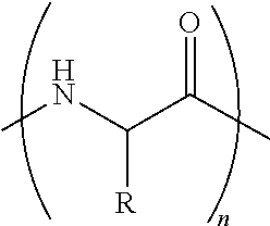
CNC(C(C)=O)[R]
